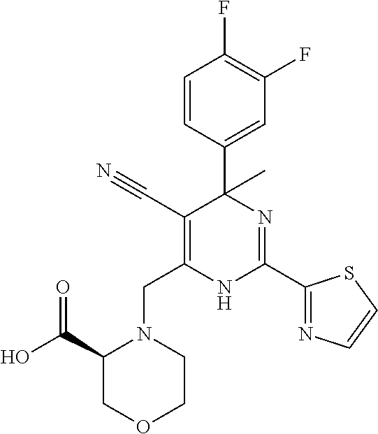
C(C1=C(C#N)C(C2=CC(F)=C(F)C=C2)(C)N=C(C2=NC=CS2)N1)N1C(C(O)=O)COCC1
